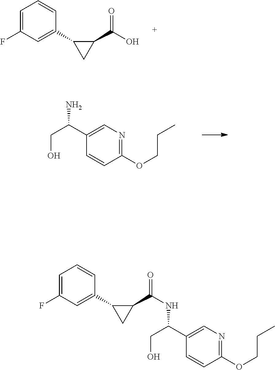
C1=C(F)C=C(C2CC2C(O)=O)C=C1.C1(OCCC)=NC=C(C(CO)N)C=C1.C1=C(F)C=C(C2CC2C(=O)NC(C2=CN=C(OCCC)C=C2)CO)C=C1
